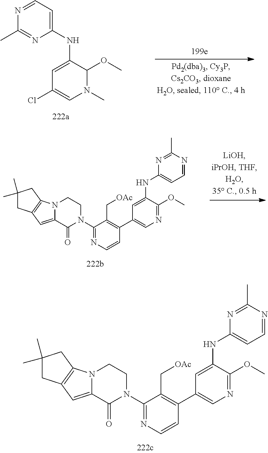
N(C1=CC(Cl)=CN(C)C1OC)C1=CC=NC(C)=N1.N12C(=CC3=C1CC(C)(C)C3)C(=O)N(C1=NC=CC(C3=CN=C(OC)C(NC4=CC=NC(C)=N4)=C3)=C1C[OAc])CC2.N12C(=CC3=C1CC(C)(C)C3)C(=O)N(C1=NC=CC(C3=CN=C(OC)C(NC4=CC=NC(C)=N4)=C3)=C1C[OAc])CC2
